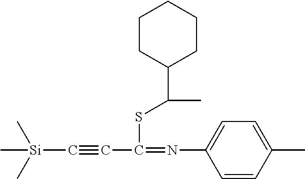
C[Si](C)(C)C#CC(SC(C1CCCCC1)C)=NC1=CC=C(C)C=C1
